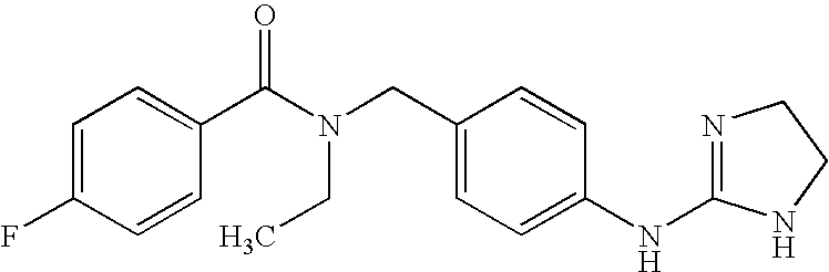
C1=C(F)C=CC(C(N(CC2=CC=C(NC3=NCCN3)C=C2)CC)=O)=C1
